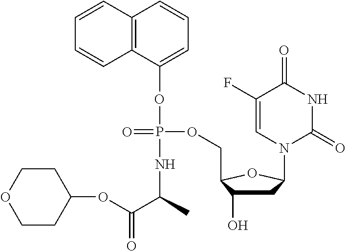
C12=C(C(OP(=O)(OCC3C(O)CC(N4C(=O)NC(=O)C(F)=C4)O3)NC(C(=O)OC3CCOCC3)C)=CC=C1)C=CC=C2
